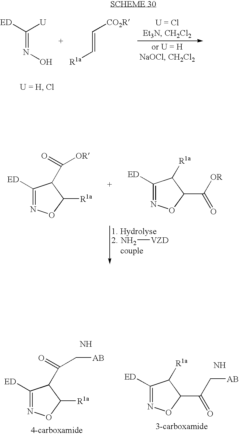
N[VZD].C1([ED])=NOC([R1a])C1C(=O)[OR].C1([ED])=NOC(C([OR])=O)C1[R1a].C1([ED])=NOC([R1a])C1C(=O)C[AB].N.C1([ED])=NOC(C(C[AB])=O)C1[R1a].N.C(=NO)([ED])[U].C(=C[R1a])[CO2R]
